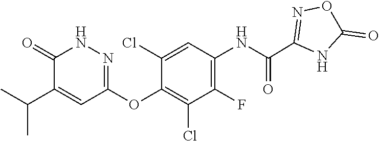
C1(F)=C(NC(C2=NOC(=O)N2)=O)C=C(Cl)C(OC2=NNC(=O)C(C(C)C)=C2)=C1Cl
